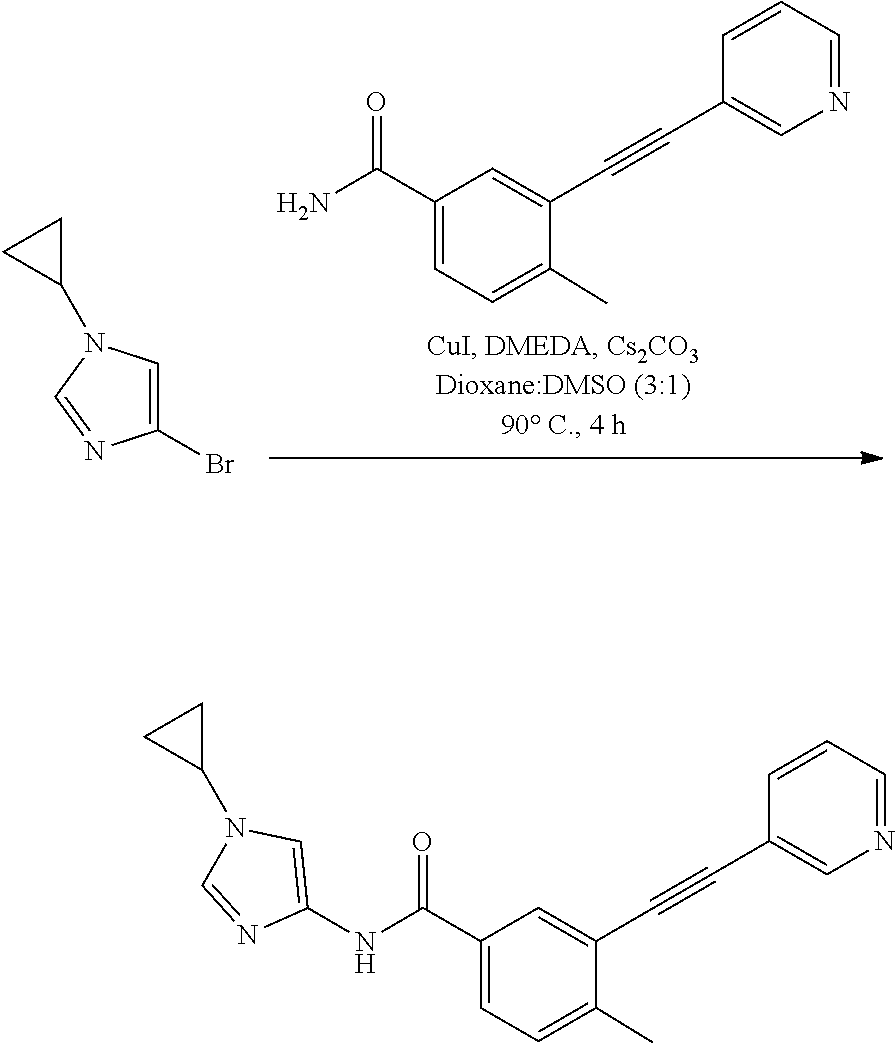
C1(C#CC2=CC(C(N)=O)=CC=C2C)=CN=CC=C1.C1(Br)=CN(C2CC2)C=N1.C1=NC(NC(C2=CC=C(C)C(C#CC3=CN=CC=C3)=C2)=O)=CN1C1CC1
